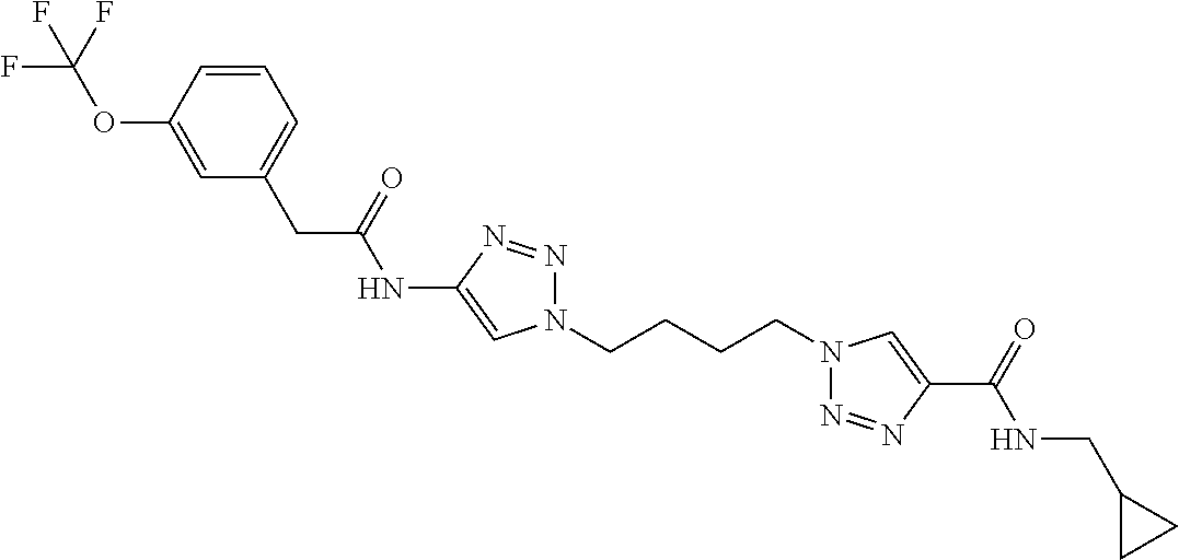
C1(NC(CC2=CC=CC(OC(F)(F)F)=C2)=O)=CN(CCCCN2N=NC(C(=O)NCC3CC3)=C2)N=N1
